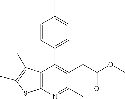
C12=C(N=C(C)C(CC(OC)=O)=C1C1=CC=C(C)C=C1)SC(C)=C2C
